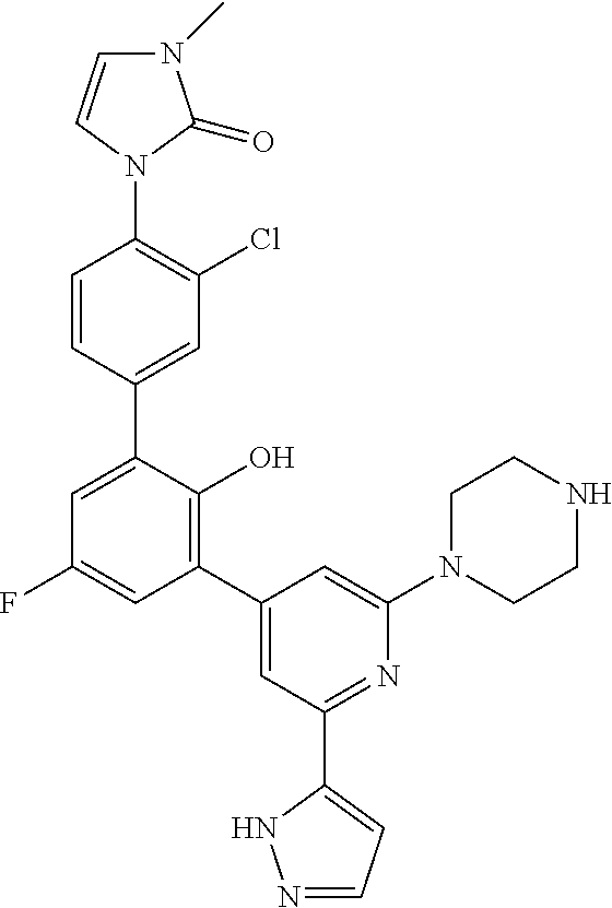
C1=CC(C2=CC(F)=CC(C3=CC(C4=CC=NN4)=NC(N4CCNCC4)=C3)=C2O)=CC(Cl)=C1N1C(=O)N(C)C=C1
